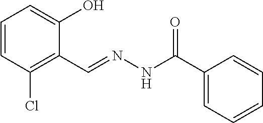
C1=CC(Cl)=C(C=NNC(=O)C2=CC=CC=C2)C(O)=C1
